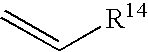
C([R14])=C
